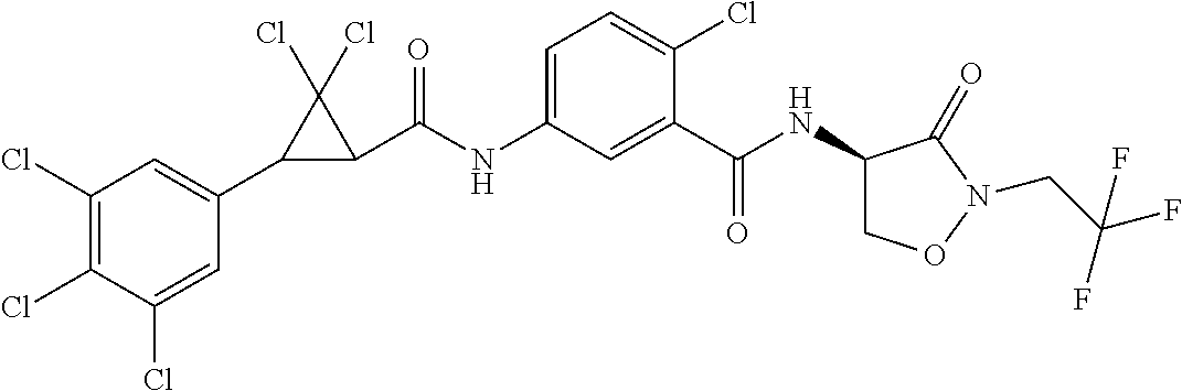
C1(C2C(C(NC3=CC=C(Cl)C(C(NC4CON(CC(F)(F)F)C4=O)=O)=C3)=O)C2(Cl)Cl)=CC(Cl)=C(Cl)C(Cl)=C1
